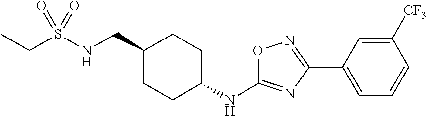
CCS(NCC1CCC(NC2=NC(C3=CC=CC([CF3])=C3)=NO2)CC1)(=O)=O
